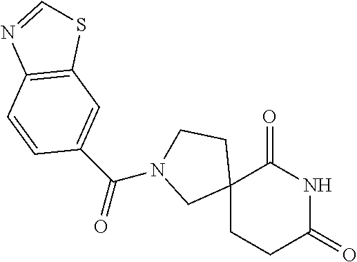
C12(CCC(=O)NC1=O)CCN(C(=O)C1=CC3=C(C=C1)N=CS3)C2
